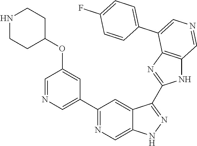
C1(C2=CN=CC(OC3CCNCC3)=C2)=NC=C2C(=C1)C(C1=NC3=C(N1)C=NC=C3C1=CC=C(F)C=C1)=NN2
